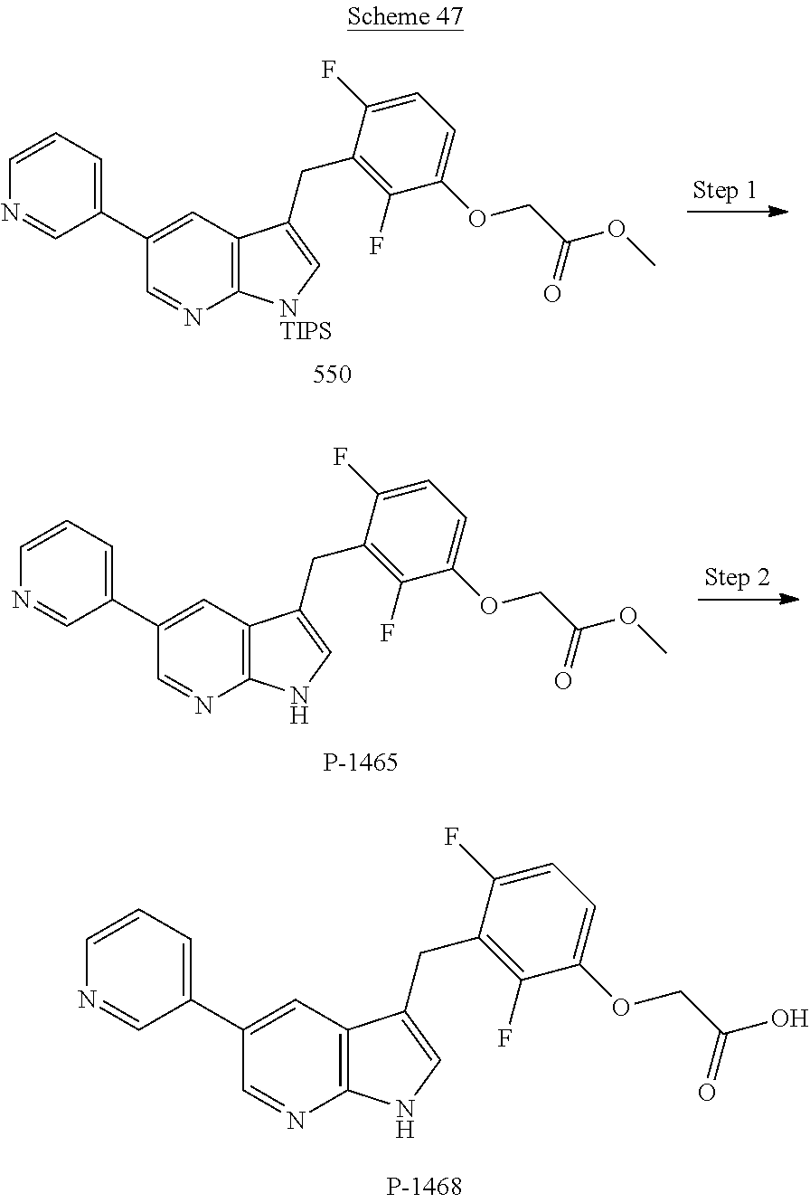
C1=CN=CC(C2=CC3=C(N=C2)NC=C3CC2=C(F)C(OCC(OC)=O)=CC=C2F)=C1.C1=CN=CC(C2=CC3=C(N=C2)NC=C3CC2=C(F)C(OCC(O)=O)=CC=C2F)=C1.C1=CN=CC(C2=CC3=C(N=C2)[NTIPS]C=C3CC2=C(F)C(OCC(OC)=O)=CC=C2F)=C1
